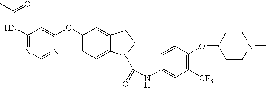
C1(NC(=O)C)=NC=NC(OC2=CC=C3C(=C2)CCN3C(=O)NC2=CC([CF3])=C(OC3CCN(C)CC3)C=C2)=C1
